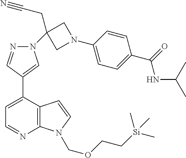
C12=C(C(C3=CN(C4(CC#N)CN(C5=CC=C(C(=O)NC(C)C)C=C5)C4)N=C3)=CC=N1)C=CN2COCC[Si](C)(C)C
